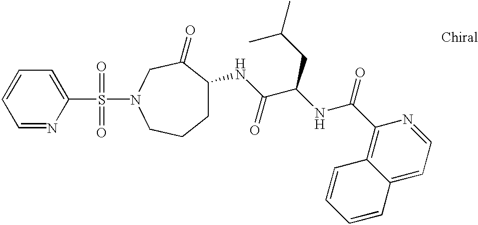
C1=NC(S(N2CC(=O)C(NC(C(NC(C3=C4C(=CC=N3)C=CC=C4)=O)CC(C)C)=O)CCC2)(=O)=O)=CC=C1
